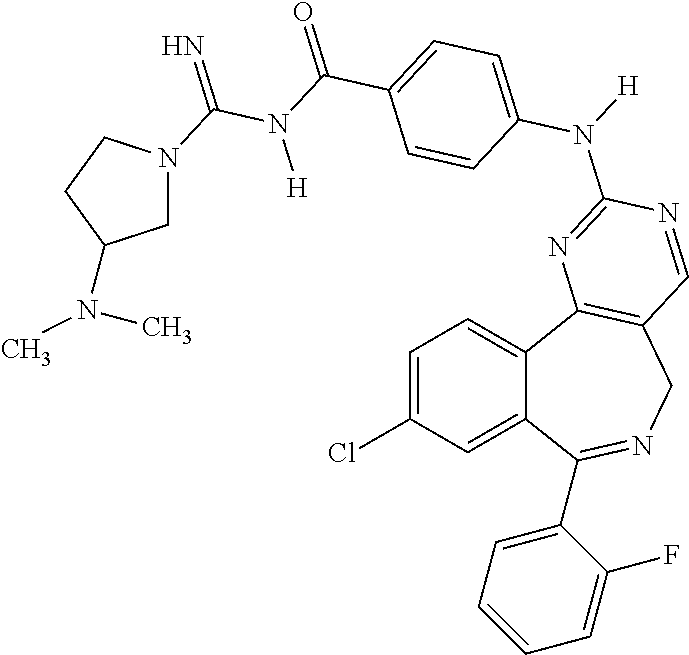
C1=C(Cl)C=C2C(=C1)C1=C(CN=C2C2=CC=CC=C2F)C=NC(N([H])C2=CC=C(C(N(C(=N)N3CC(N(C)C)CC3)[H])=O)C=C2)=N1
